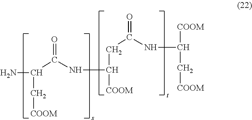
NC(C[COOM])C(NC(CC(=O)NC([COOM])C[COOM])[COOM])=O
